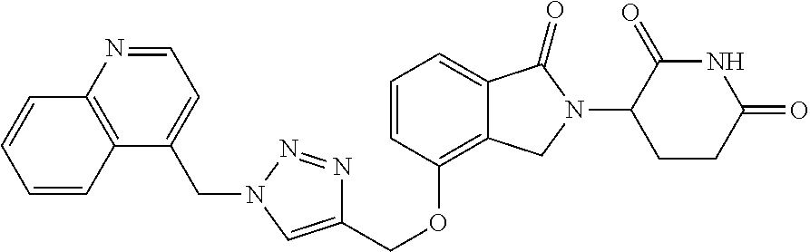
C1=CC(OCC2=CN(CC3=CC=NC4=C3C=CC=C4)N=N2)=C2C(=C1)C(=O)N(C1CCC(=O)NC1=O)C2
